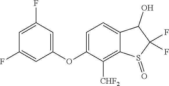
C1(F)=CC(OC2=CC=C3C(=C2[CHF2])S(=O)C(F)(F)C3O)=CC(F)=C1
